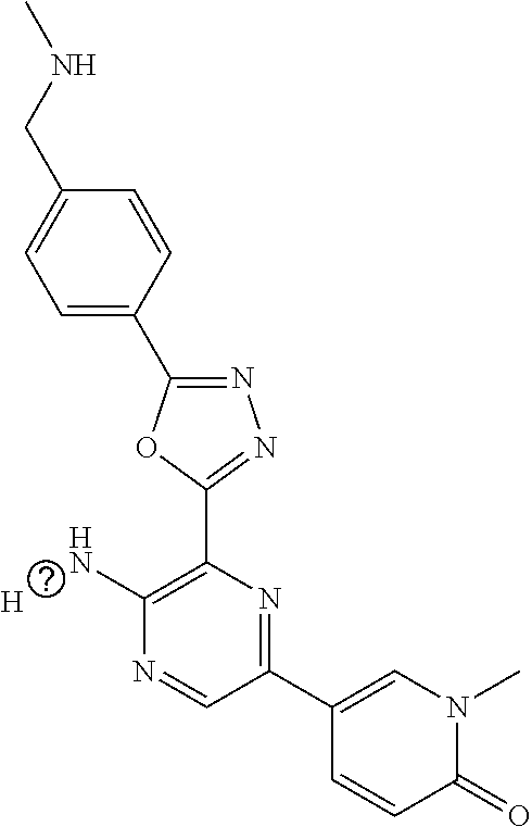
C1=C(C2=NN=C(C3=C(N)N=CC(C4=CN(C)C(=O)C=C4)=N3)O2)C=CC(CNC)=C1.[H]
